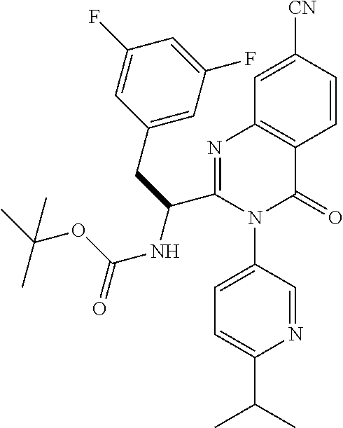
C1=C([CN])C=CC2=C1N=C(C(CC1=CC(F)=CC(F)=C1)NC(OC(C)(C)C)=O)N(C1=CC=C(C(C)C)N=C1)C2=O
